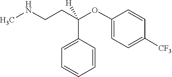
C1(OC(C2=CC=CC=C2)(CCNC)[H])=CC=C([CF3])C=C1
